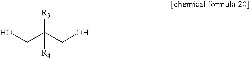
OCC(CO)([R3])[R4]
